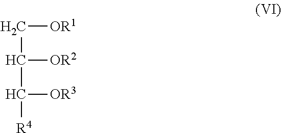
[OR1]CC([OR2])C([OR3])[R4]
